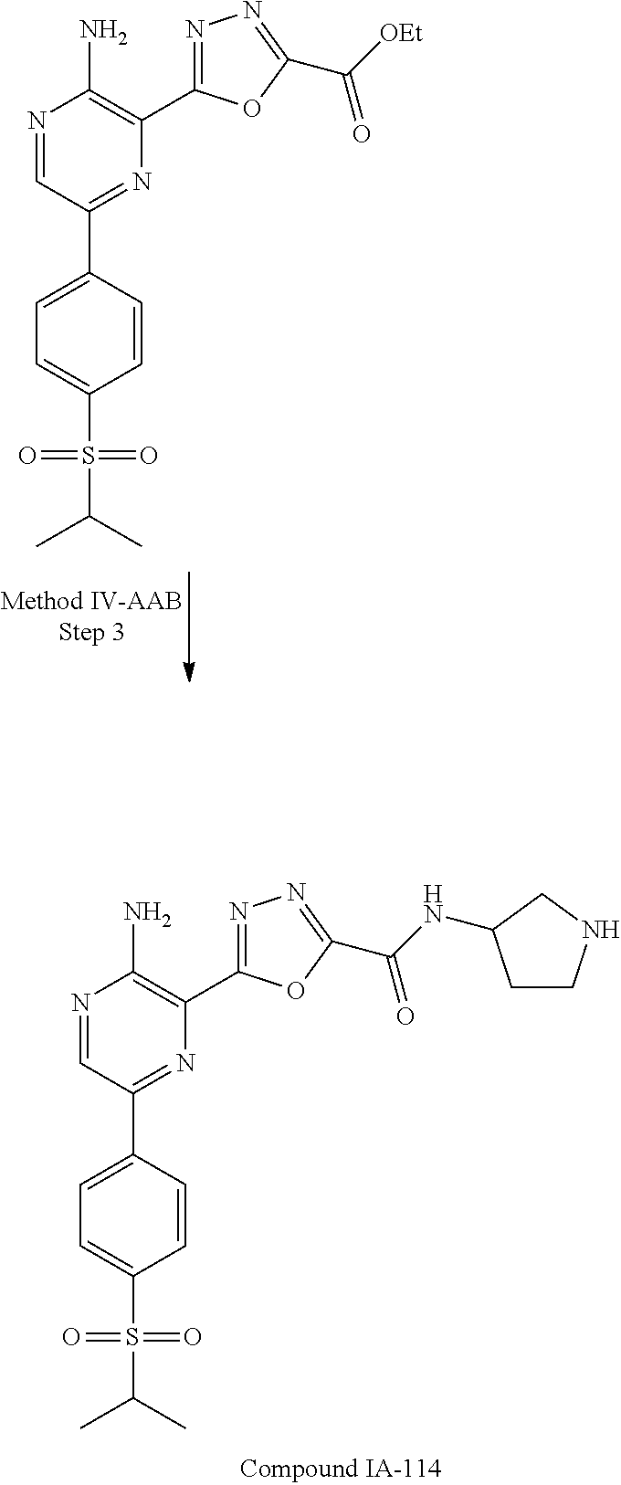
N1=CC(C2=CC=C(S(=O)(=O)C(C)C)C=C2)=NC(C2=NN=C(C(NC3CCNC3)=O)O2)=C1N.N1=CC(C2=CC=C(S(=O)(=O)C(C)C)C=C2)=NC(C2=NN=C(C([OEt])=O)O2)=C1N
